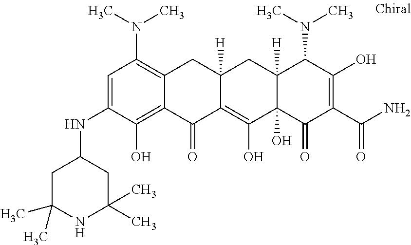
C12([H])C(O)(C(=O)C(C(N)=O)=C(O)C1N(C)C)C(O)=C1C([H])(C2)CC2=C(N(C)C)C=C(NC3CC(C)(C)NC(C)(C)C3)C(O)=C2C1=O
